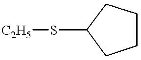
[C2H5]SC1CCCC1
